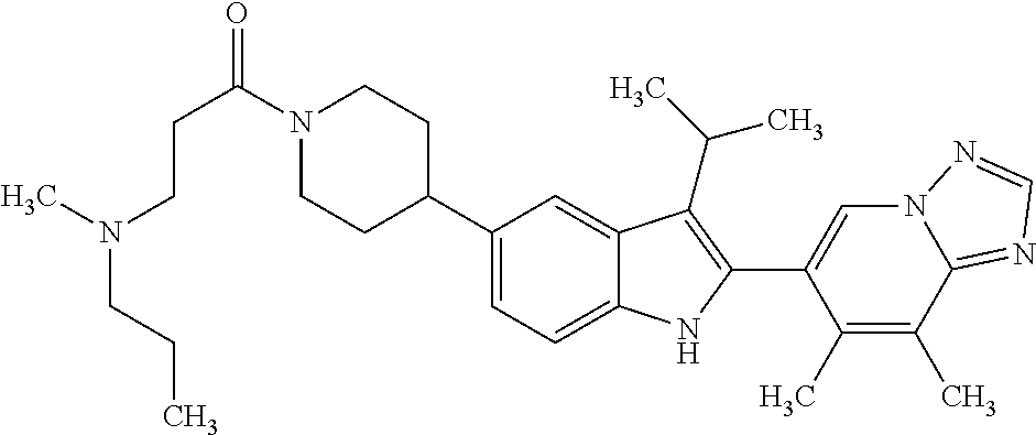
C(C(=O)N1CCC(C2=CC=C3C(=C2)C(C(C)C)=C(C2=CN4C(=NC=N4)C(C)=C2C)N3)CC1)CN(CCC)C
